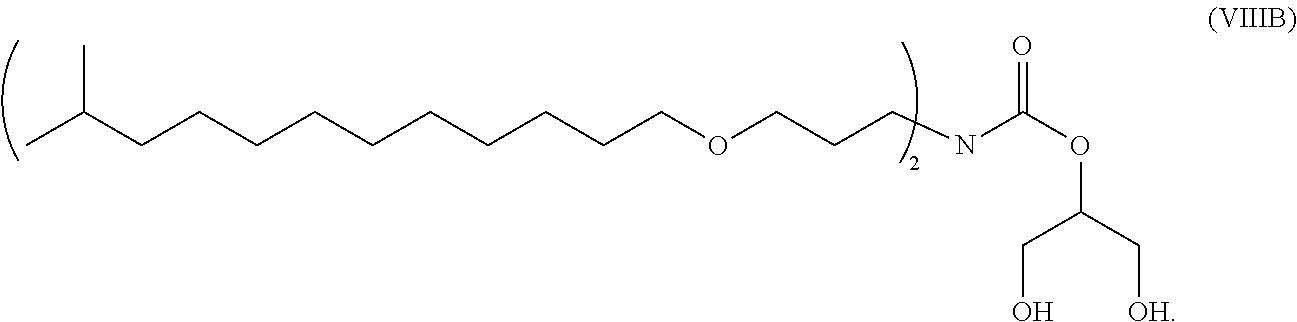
CC(C)CCCCCCCCCCOCCCNC(=O)OC(CO)C[OH]
